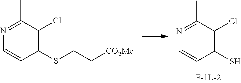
C1(SCC[CO2Me])=C(Cl)C(C)=NC=C1.C1(S)=C(Cl)C(C)=NC=C1
